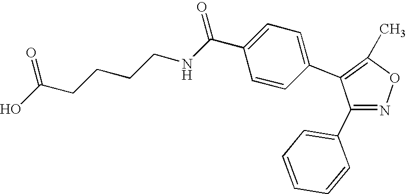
C1(C2=CC=CC=C2)=NOC(C)=C1C1=CC=C(C(NCCCCC(O)=O)=O)C=C1
